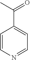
C1=CN=CC=C1C(=O)C
